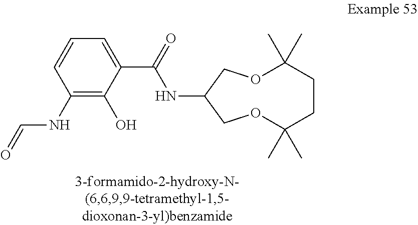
C1(C(NC2COC(C)(C)CCC(C)(C)OC2)=O)=CC=CC(NC=O)=C1O
